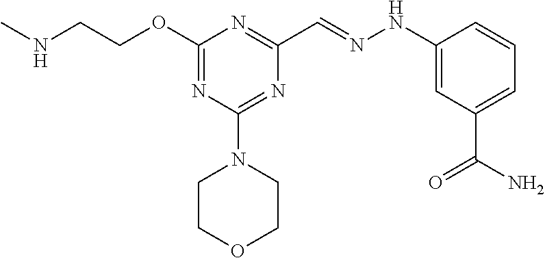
N(C)CCOC1=NC(N2CCOCC2)=NC(C=NNC2=CC(C(N)=O)=CC=C2)=N1
